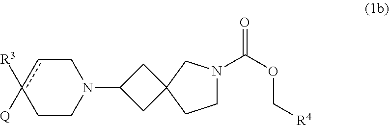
C1CN(C2CC3(C2)CCN(C(OC[R4])=O)C3)Ccc1([R3])[Q]
